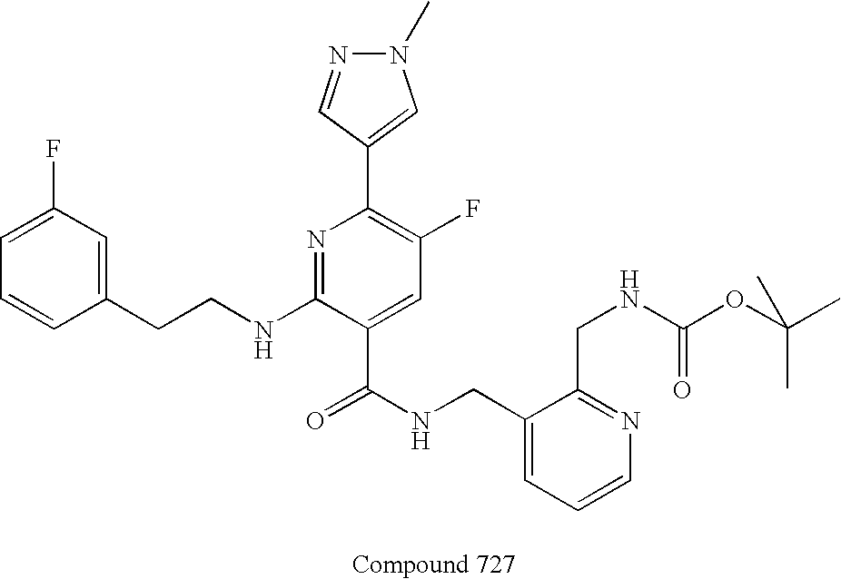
C1=CC(CCNC2=NC(C3=CN(C)N=C3)=C(F)C=C2C(NCC2=CC=CN=C2CNC(OC(C)(C)C)=O)=O)=CC(F)=C1
